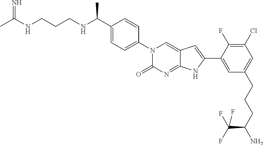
CC(NCCCNC(C1=CC=C(N2C(=O)N=C3C(=C2)C=C(C2=CC(CCCC(N)C(F)(F)F)=CC(Cl)=C2F)N3)C=C1)C)=N
